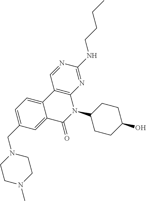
C12=CC(CN3CCN(C)CC3)=CC=C1C1=C(N(C3CCC(O)CC3)C2=O)N=C(NCCCC)N=C1
